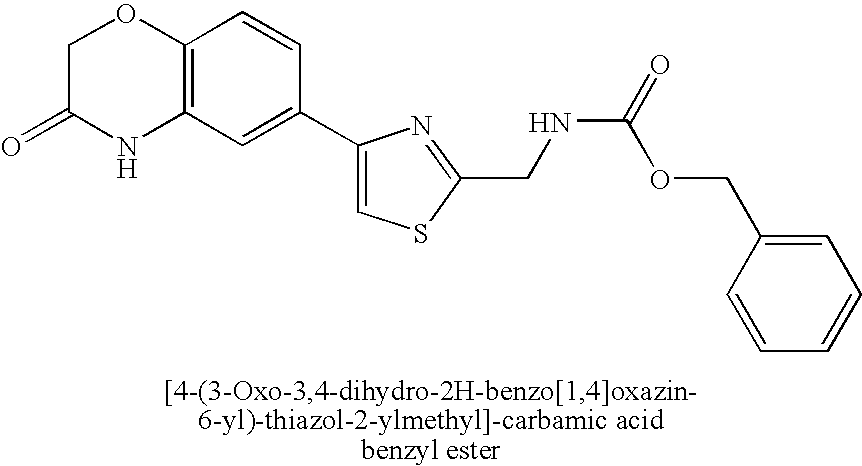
C1C(=O)NC2=C(O1)C=CC(C1=CSC(CNC(=O)OCC3=CC=CC=C3)=N1)=C2
